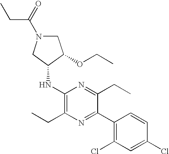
CCC1=C(NC2C(OCC)CN(C(=O)CC)C2)N=C(CC)C(C2=C(Cl)C=C(Cl)C=C2)=N1
